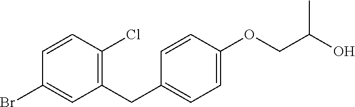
BrC1=CC(CC2=CC=C(OCC(O)C)C=C2)=C(Cl)C=C1
